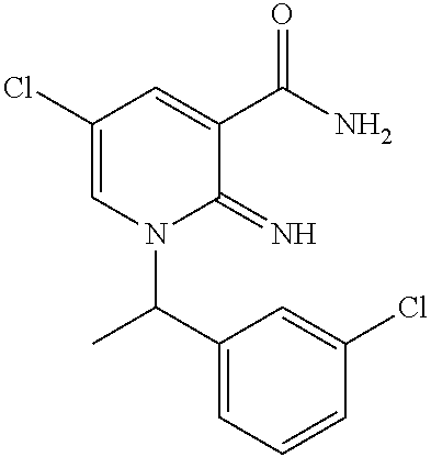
C1(Cl)=CN(C(C2=CC=CC(Cl)=C2)C)C(=N)C(C(N)=O)=C1
